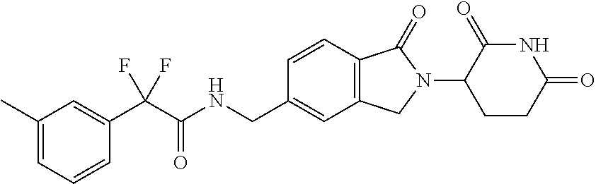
C1(C(C(NCC2=CC3=C(C=C2)C(=O)N(C2CCC(=O)NC2=O)C3)=O)(F)F)=CC(C)=CC=C1
